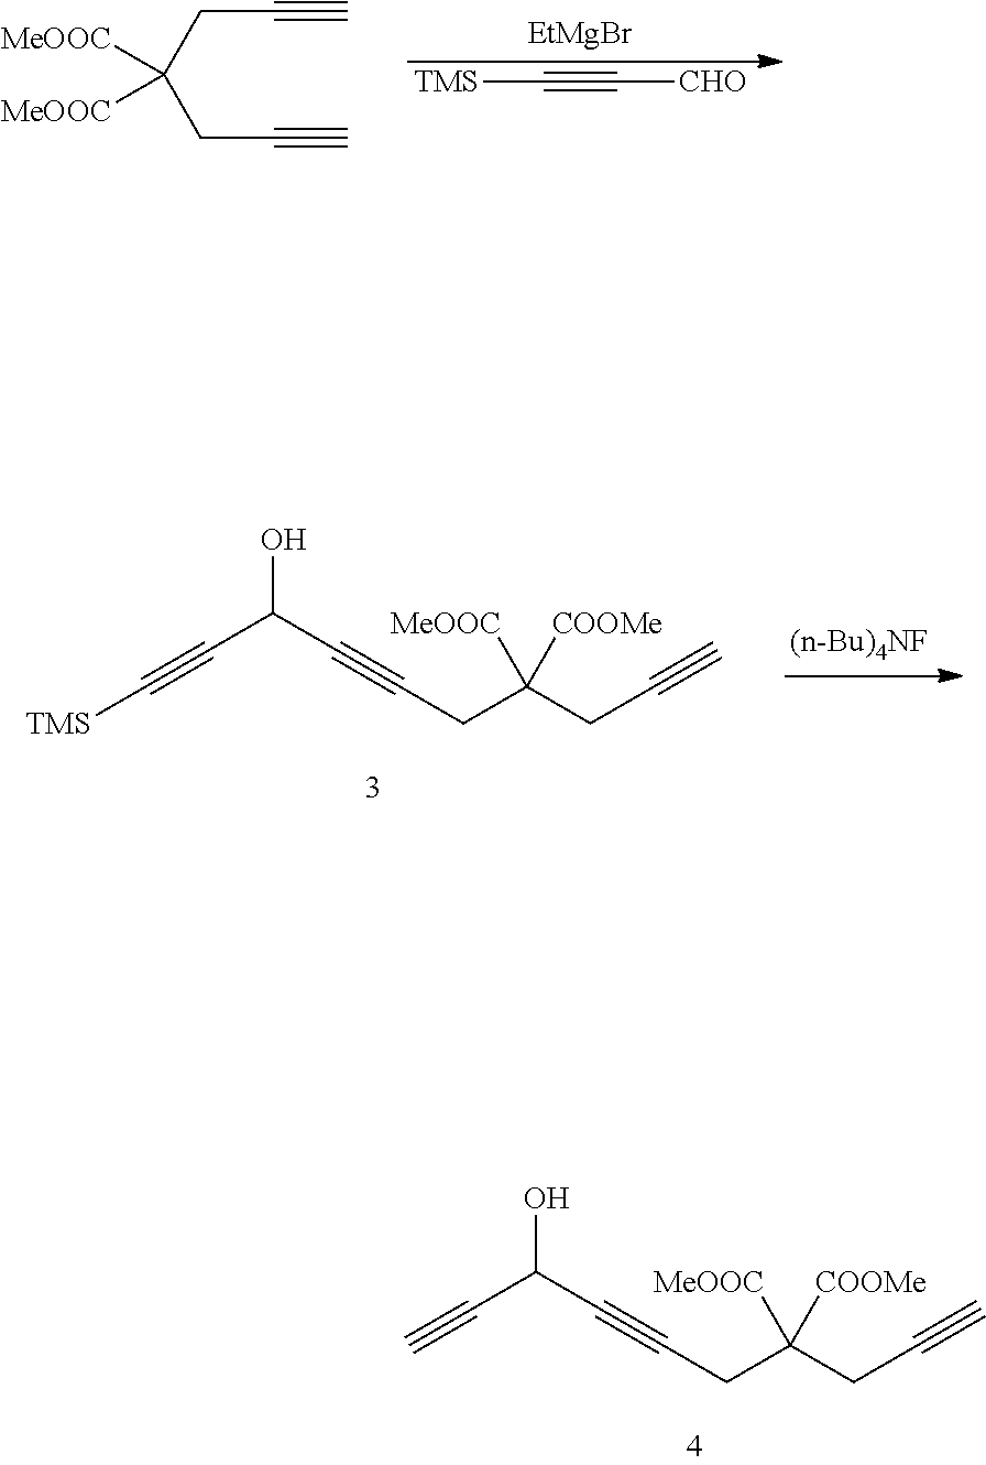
[MeOOC]C([MeOOC])(CC#C)CC#C.[EtMgBr].[TMS]C#C[CHO].[TMS]C#CC(C#CCC(CC#C)([MeOOC])[COOMe])O.C#CC(C#CCC(CC#C)([MeOOC])[COOMe])O
